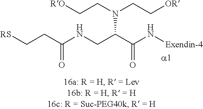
[RS]CCC(NCC(C(N[Exendin-4])=O)N(CC[OR])CC[RO])=O
